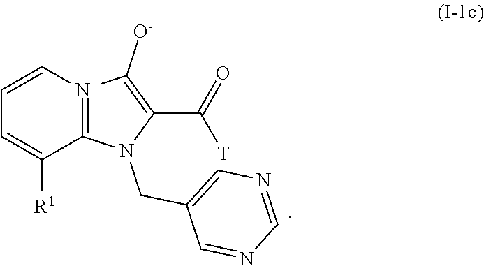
[N+]12=C(N(CC3=CN=CN=C3)C(C(=O)[T])=C1[O-])C([R1])=CC=C2
